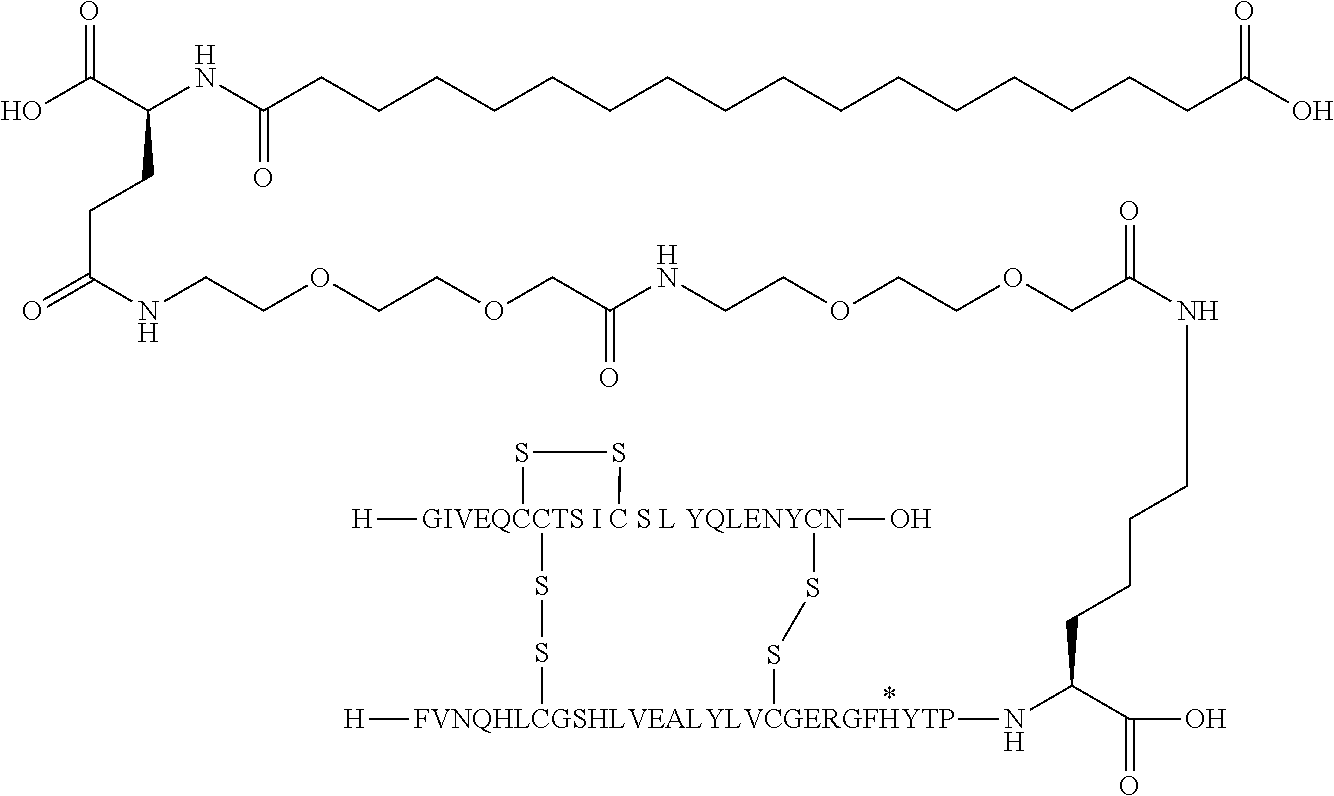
[GIVEQCCTS I C S L YQLENYCN]12([H])(O)(SS[FVNQHLCGSHLVEALYLVCGERGFHYTP]([H])(NC(C(O)=O)CCCCNC(COCCOCCNC(COCCOCCNC(=O)CCC(C(O)=O)NC(CCCCCCCCCCCCCCCCC(O)=O)=O)=O)=O)SS1)SS2
